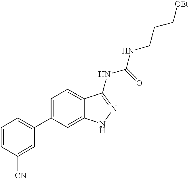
C1=CC([CN])=CC(C2=CC=C3C(=C2)NN=C3NC(NCCC[OEt])=O)=C1
